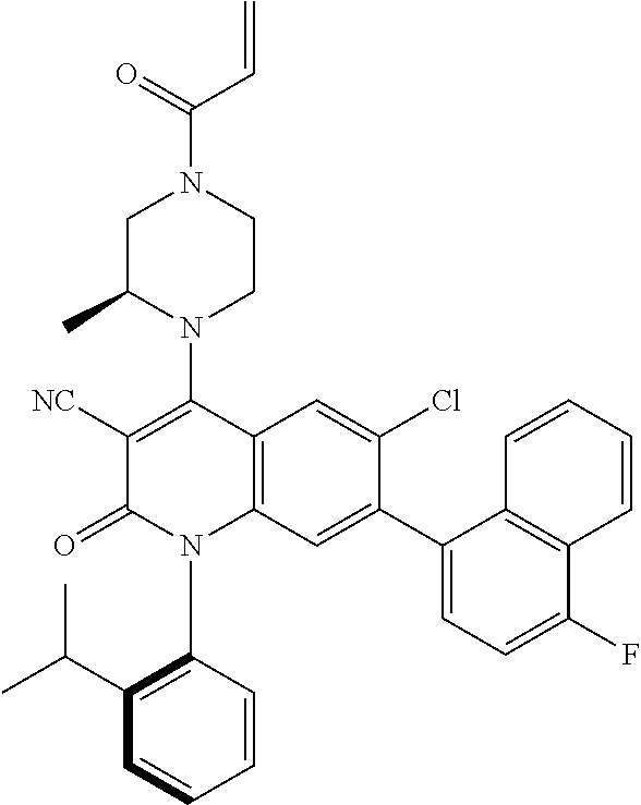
C1C(C)N(C2=C([NC])C(=O)N(C3=C(C(C)C)C=CC=C3)C3=C2C=C(Cl)C(C2=CC=C(F)C4=C2C=CC=C4)=C3)CCN1C(=O)C=C
